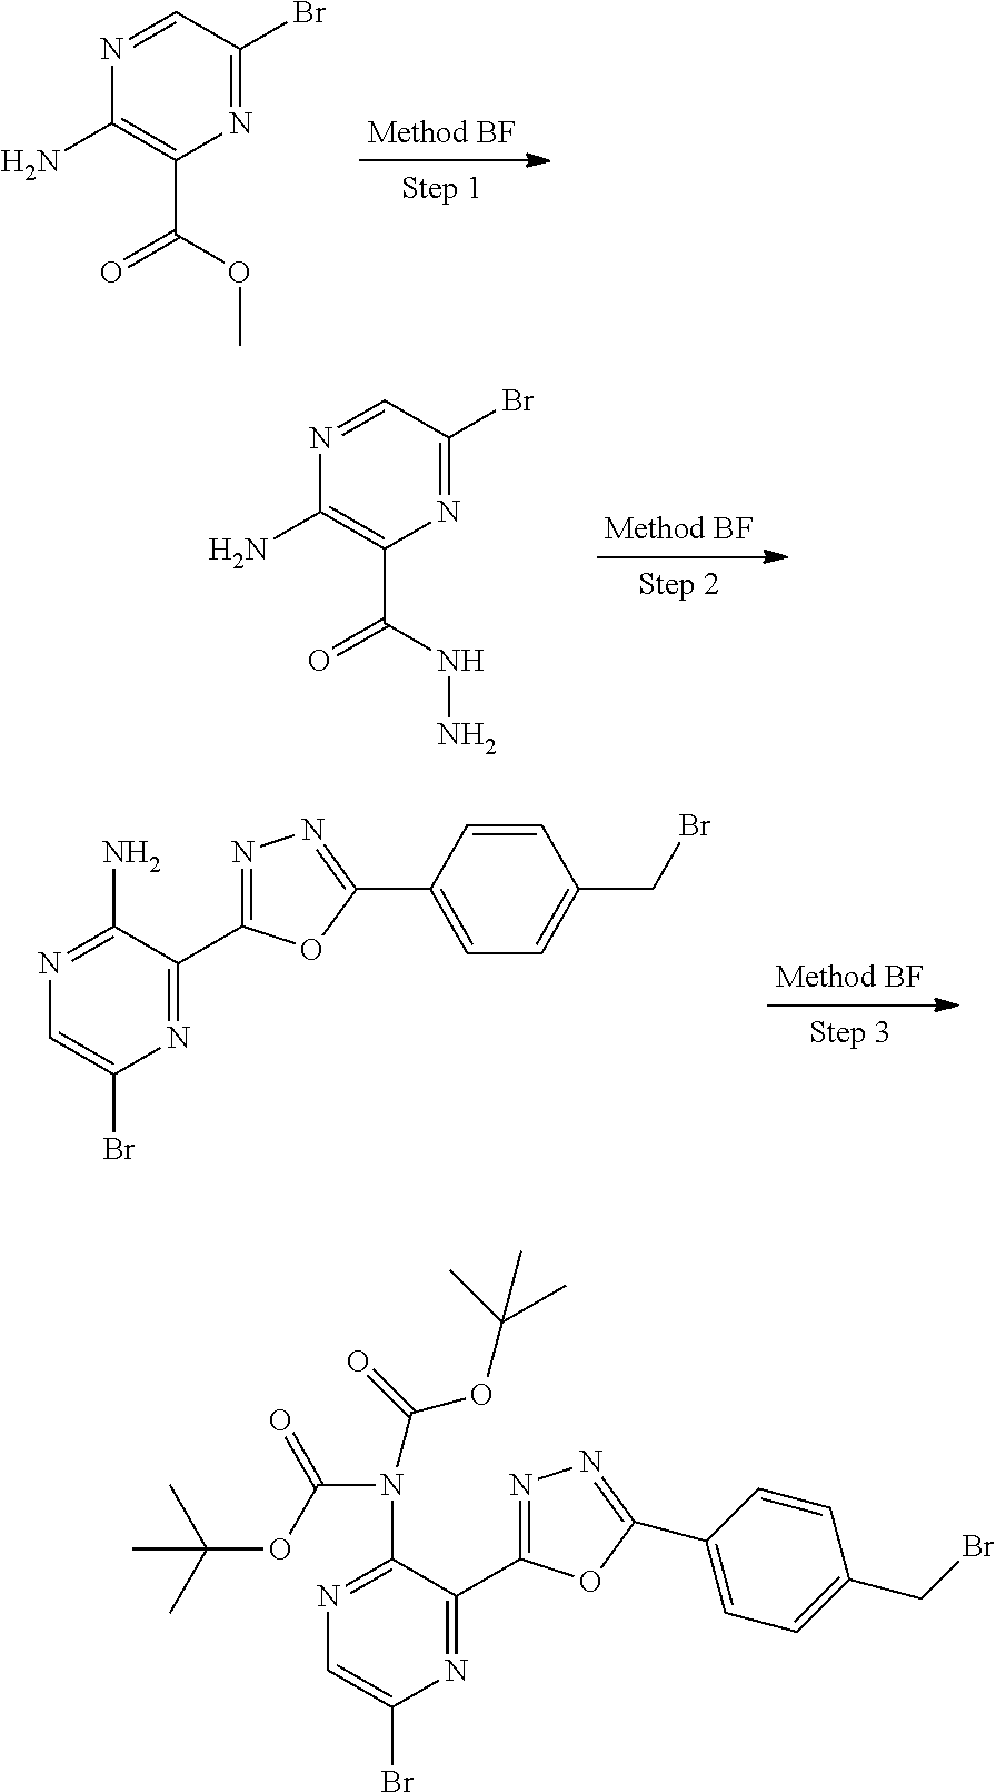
C1(N)=C(C(OC)=O)N=C(Br)C=N1.C1(N)=C(C(NN)=O)N=C(Br)C=N1.N1=C(N)C(C2=NN=C(C3=CC=C(CBr)C=C3)O2)=NC(Br)=C1.N1=C(N(C(=O)OC(C)(C)C)C(=O)OC(C)(C)C)C(C2=NN=C(C3=CC=C(CBr)C=C3)O2)=NC(Br)=C1
